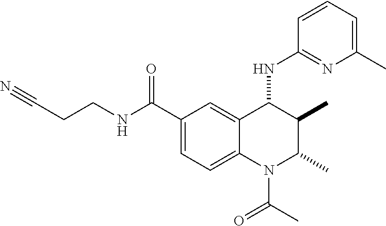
C1(C(NCCC#N)=O)=CC=C2C(=C1)C(NC1=NC(C)=CC=C1)C(C)C(C)N2C(C)=O
